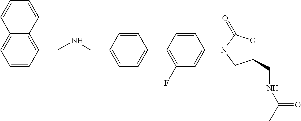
C(C1=CC=C(C2=C(F)C=C(N3CC(CNC(C)=O)OC3=O)C=C2)C=C1)NCC1=C2C(=CC=C1)C=CC=C2
